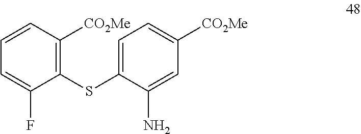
C1(SC2=CC=C([CO2Me])C=C2N)=C([CO2Me])C=CC=C1F
